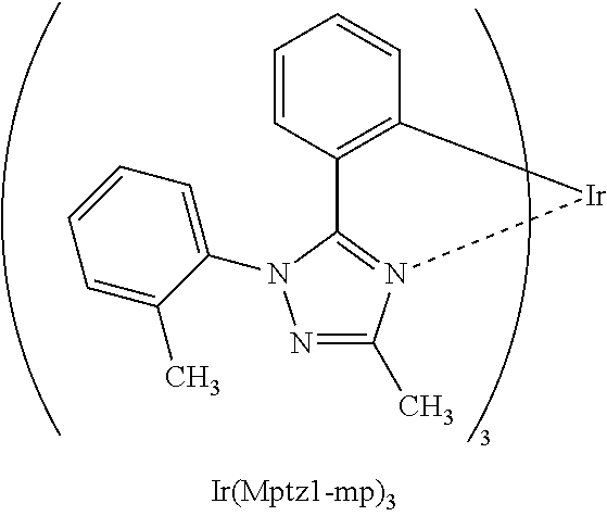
N1=C(C)N2=C(N1C1=CC=CC=C1C)C1=C(C=CC=C1)[Ir]2
